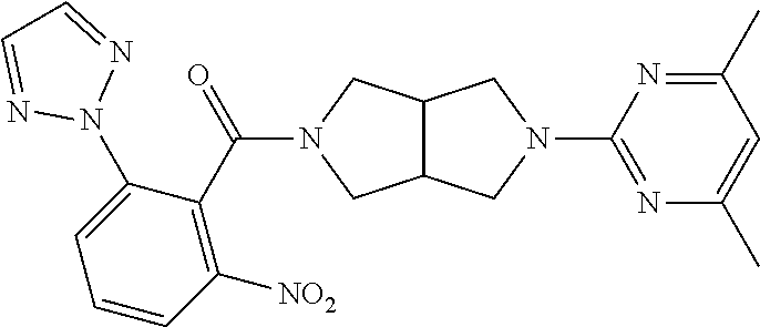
C12C(CN(C3=NC(C)=CC(C)=N3)C1)CN(C(=O)C1=C([NO2])C=CC=C1N1N=CC=N1)C2
